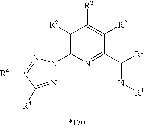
C1([R2])=C(N2N=C([R4])C([R4])=N2)N=C(C([R2])=N[R1])C([R2])=C1[R2]
